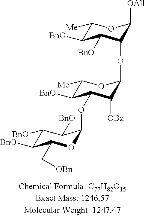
C1([BnO])C([BnO])C(C[OBn])OC(OC2C([BnO])C([Me])OC(OC3C([BnO])C([BnO])C([Me])OC3[OAll])C2[OBz])C1[BnO]
